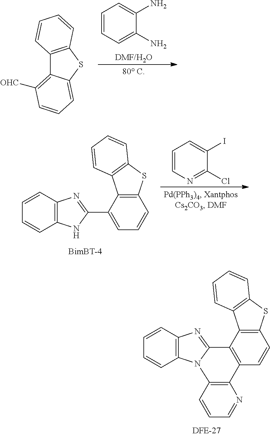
C12=C(C=CC=C1)N=C1N2C2=C(C3=C1C1=C(C=C3)SC3=C1C=CC=C3)N=CC=C2.C1=CC=C(N)C(N)=C1.[DMF/H2O].C12=C(SC3=CC=CC([OHC])=C13)C=CC=C2.C1=CN=C(Cl)C(I)=C1.C12=C(C=CC=C1)N=C(C1=CC=CC3=C1C1=C(S3)C=CC=C1)N2
